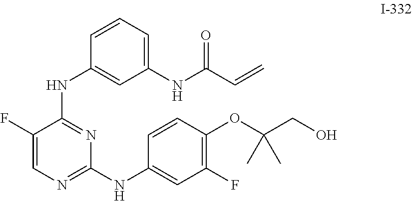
C1(F)=CN=C(NC2=CC(F)=C(OC(CO)(C)C)C=C2)N=C1NC1=CC(NC(C=C)=O)=CC=C1
